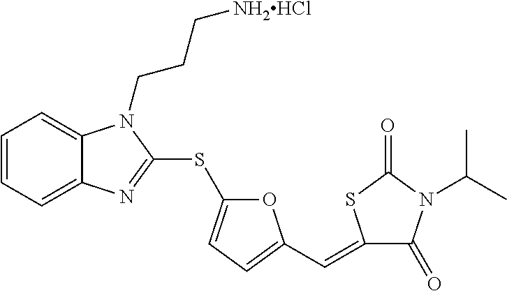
C1=CC=C2C(=C1)N(CCC[NH2HCl])C(SC1=CC=C(C=C3C(=O)N(C(C)C)C(=O)S3)O1)=N2
